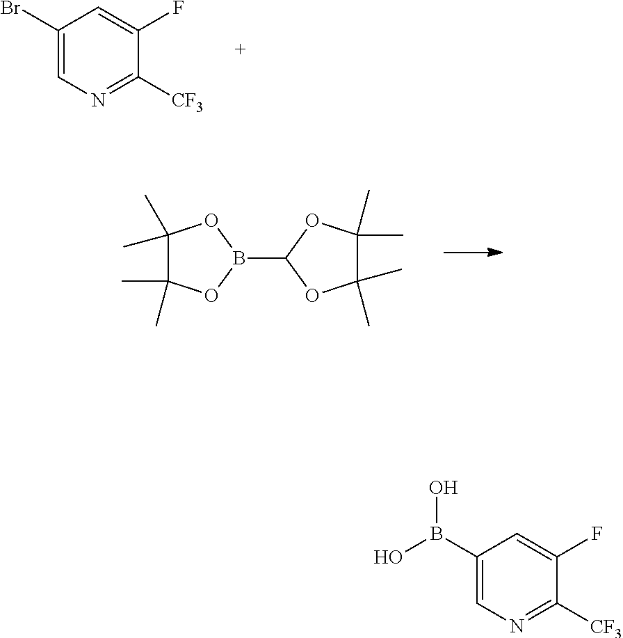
C1(Br)=CN=C([CF3])C(F)=C1.C1(C)(C)C(C)(C)OB(C2OC(C)(C)C(C)(C)O2)O1.C1(B(O)O)=CN=C([CF3])C(F)=C1
